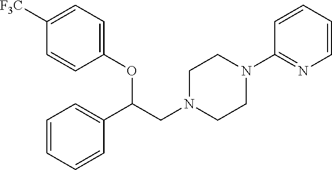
C1(OC(CN2CCN(C3=NC=CC=C3)CC2)C2=CC=CC=C2)=CC=C([F3C])C=C1
